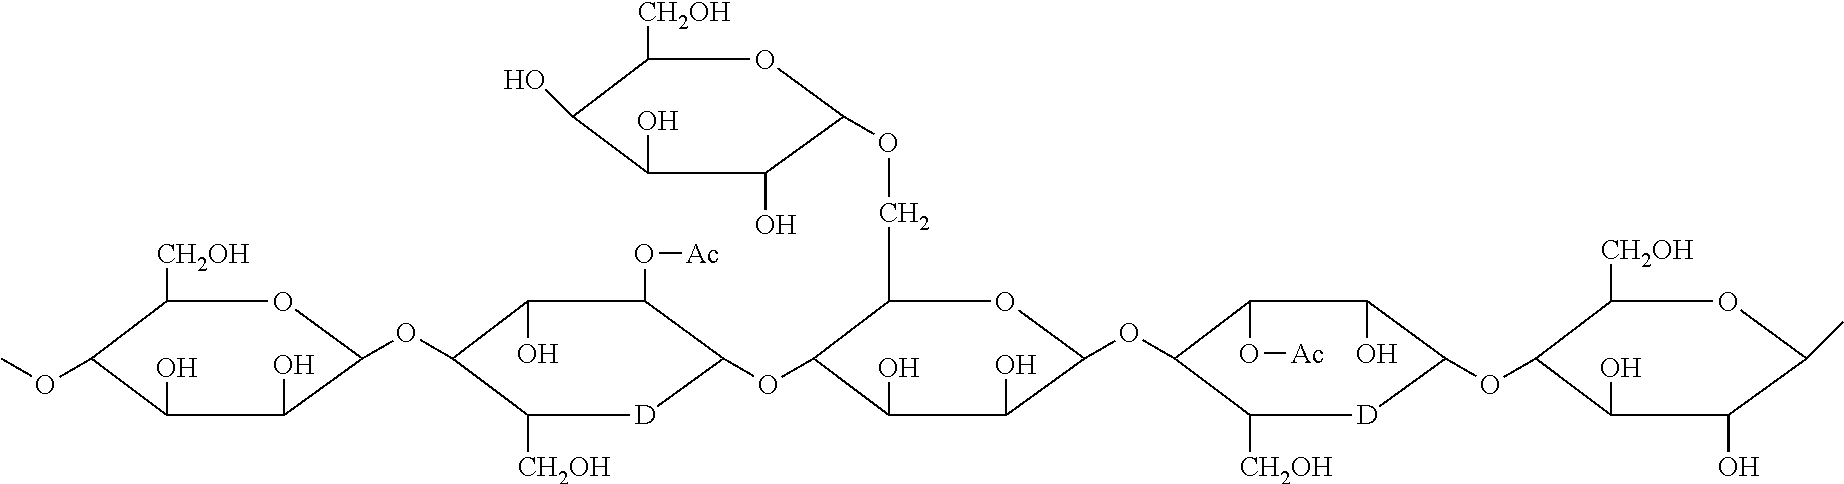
C1([CH2OH])C(OC)C(O)C(O)C(OC2C(O)C(O[Ac])C(OC3C(COC4C(O)C(O)C(O)C([CH2OH])O4)OC(OC4C(O[Ac])C(O)C(OC5C([CH2OH])OC(C)C(O)C5O)[D]C4[CH2OH])C(O)C3O)[D]C2[CH2OH])O1
